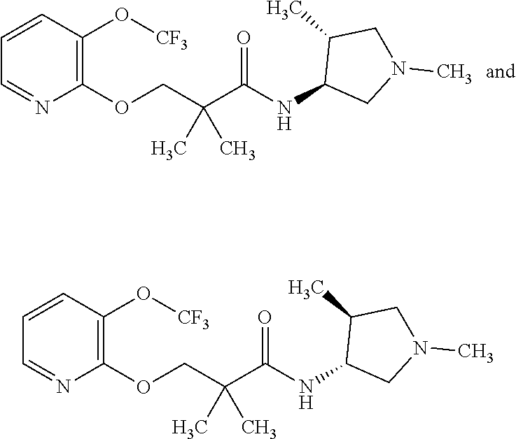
C1=CC(O[CF3])=C(OCC(C(=O)NC2CN(C)CC2C)(C)C)N=C1.C1=CC(O[CF3])=C(OCC(C(=O)NC2CN(C)CC2C)(C)C)N=C1
